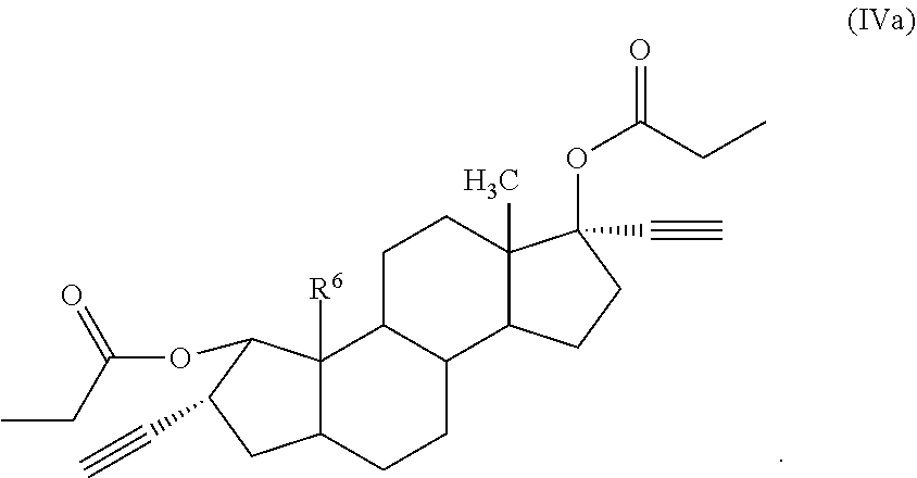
C12([R6])C(CCC3C1CCC1(C)C3CCC1(OC(=O)CC)C#C)CC(C#C)C2OC(=O)CC
